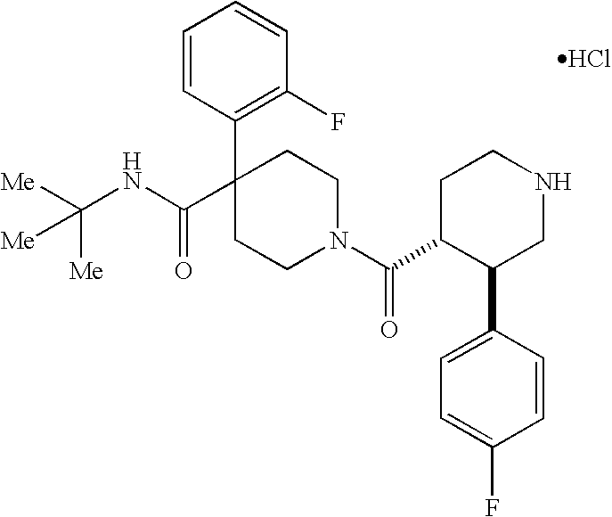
N(C(C1(C2=C(F)C=CC=C2)CCN(C(=O)C2C(C3=CC=C(F)C=C3)CNCC2)CC1)=O)C([Me])([Me])[Me].Cl
